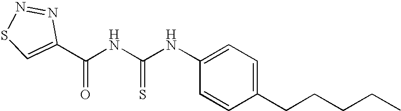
C1=C(NC(NC(C2=CSN=N2)=O)=S)C=CC(CCCCC)=C1
